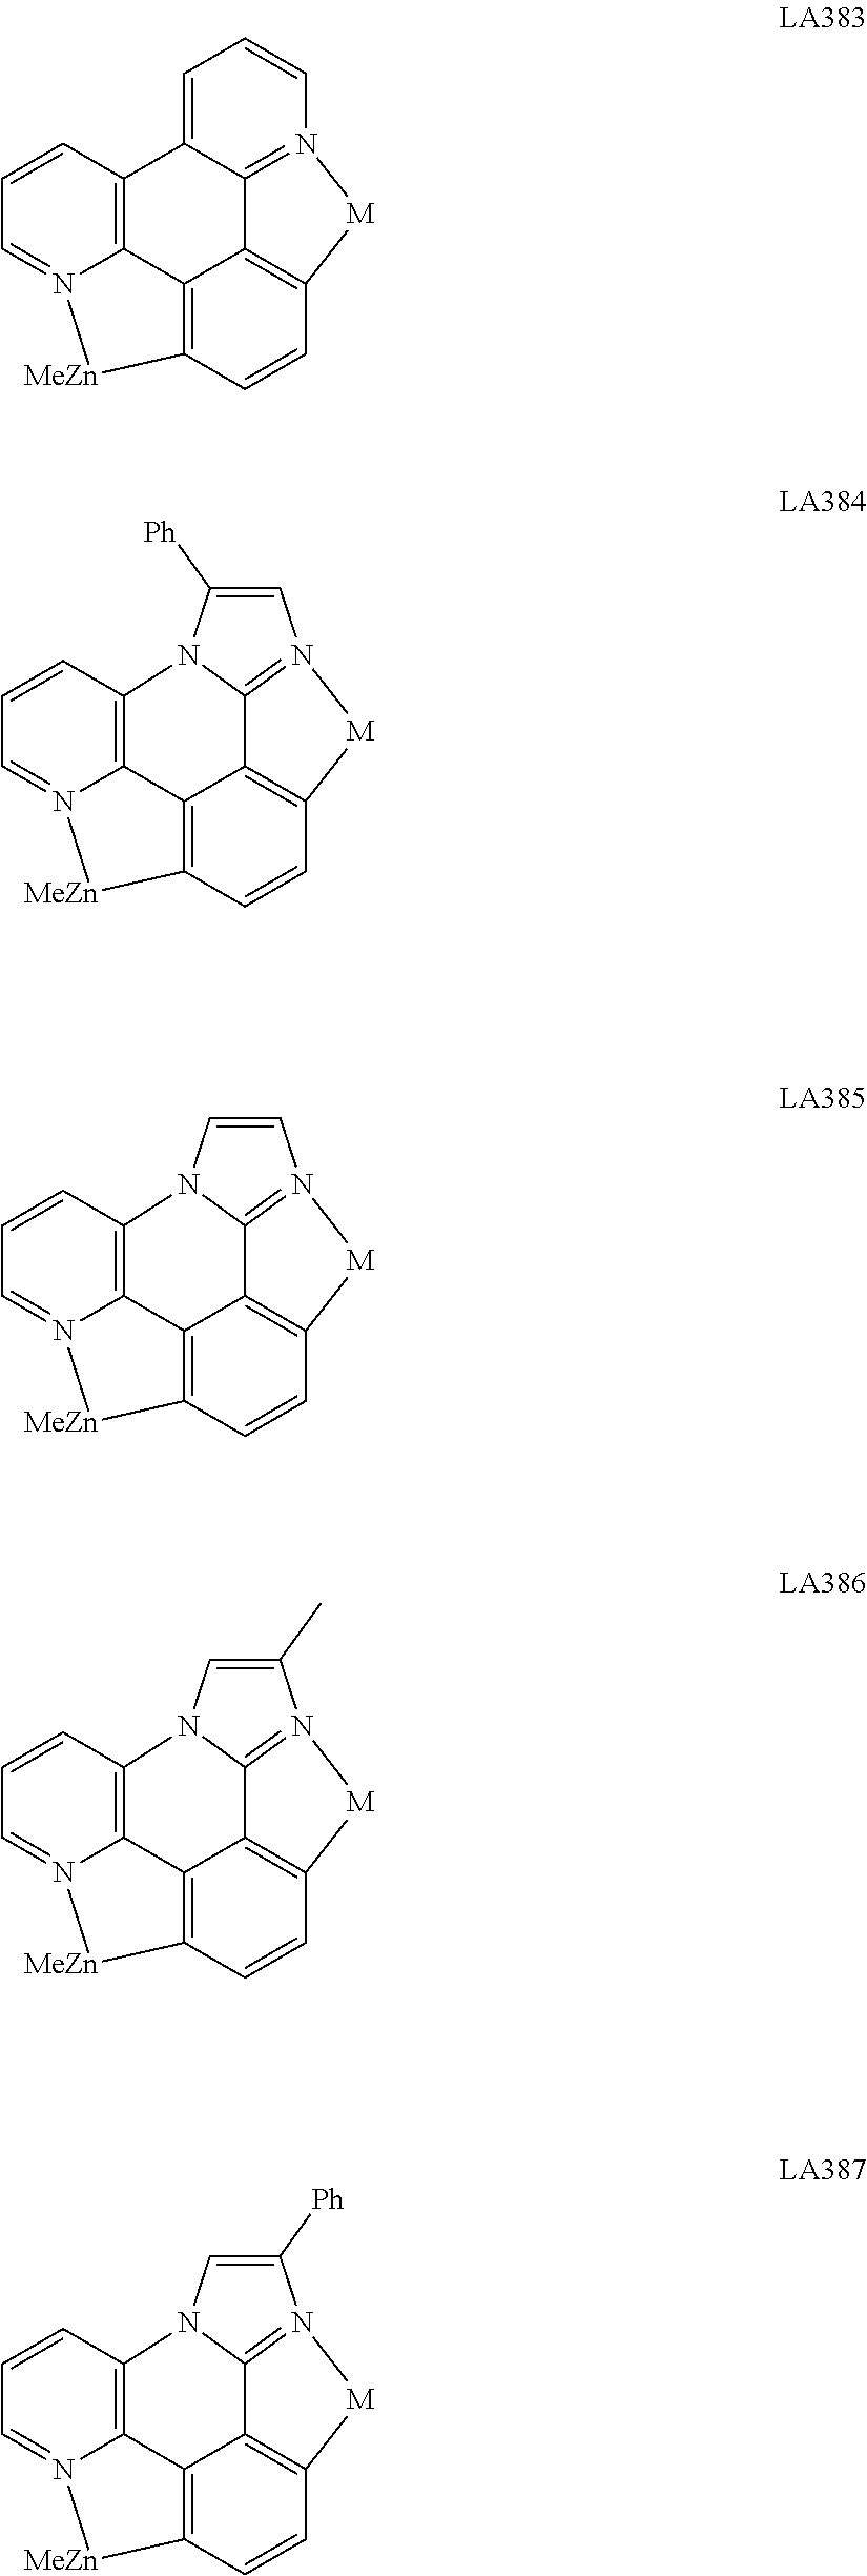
C12=C3C4=C(C=C1)[M]N1=C4N(C([Ph])=C1)C1=C3N(=CC=C1)[MeZn]2.C12=C3C4=C(C=C1)[M]N1=C4N(C=C1)C1=C3N(=CC=C1)[MeZn]2.C12=C3C4=C(C=C1)[M]N1=C4N(C=C1C)C1=C3N(=CC=C1)[MeZn]2.C12=C3C4=C(C=C1)[M]N1=C4N(C=C1[Ph])C1=C3N(=CC=C1)[MeZn]2.C12=C3C4=C(C=C1)[M]N1=C4C(=CC=C1)C1=C3N(=CC=C1)[MeZn]2
